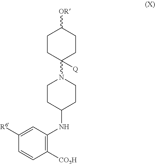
C1([CO2H])=C(NC2CCN(C3([Q])CCC([OR])CC3)CC2)C=C([R6])C=C1
